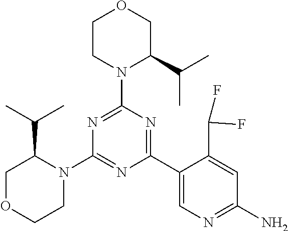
N1=C(N2C(C(C)C)COCC2)N=C(C2=CN=C(N)C=C2C(F)F)N=C1N1C(C(C)C)COCC1
